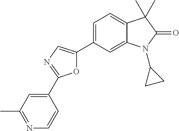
O1C(C2=CC=C3C(=C2)N(C2CC2)C(=O)C3(C)C)=CN=C1C1=CC(C)=NC=C1
